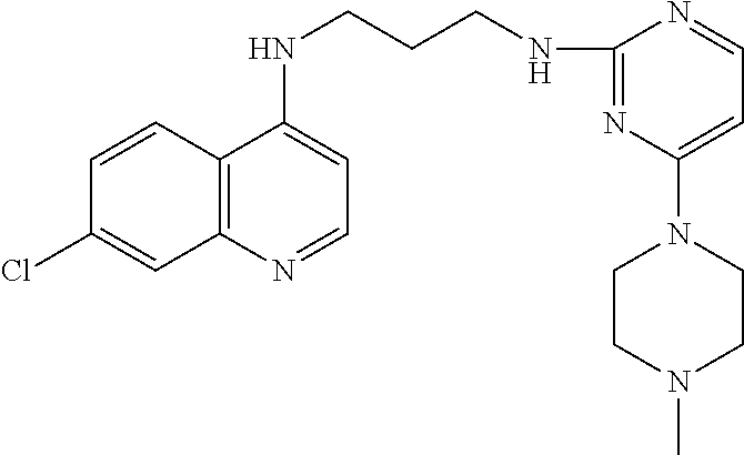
C1=CC2=C(C=C1Cl)N=CC=C2NCCCNC1=NC(N2CCN(C)CC2)=CC=N1
